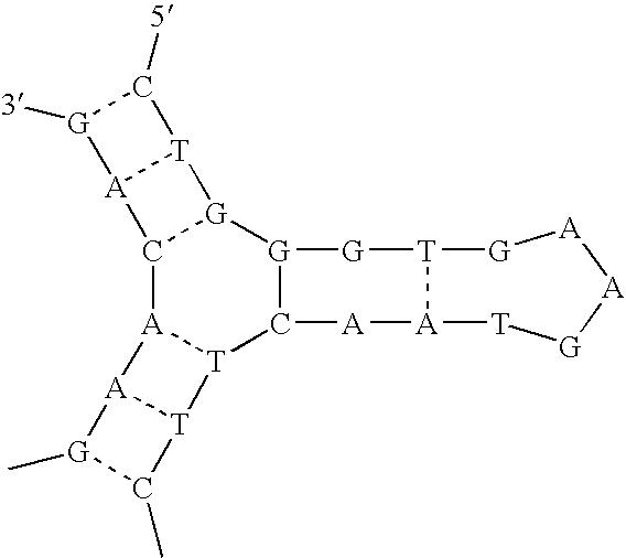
C12[A]3[T](C4[G]([G]1[T]1[A]2[G]([3])C1[5])[G][T]1[A]([A]4)[T][G][A][A][G]1)[T]1[A]3[G](C)C1C
